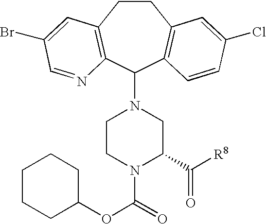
C1CC2=C(C(N3CCN(C(=O)OC4CCCCC4)C(C([R8])=O)C3)C3=C1C=C(Cl)C=C3)N=CC(Br)=C2
